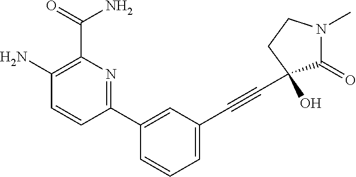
C1(C2=CC(C#CC3(O)C(=O)N(C)CC3)=CC=C2)=NC(C(=O)N)=C(N)C=C1
